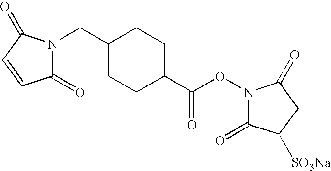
C1(CN2C(=O)C=CC2=O)CCC(C(ON2C(=O)C([SO3Na])CC2=O)=O)CC1
